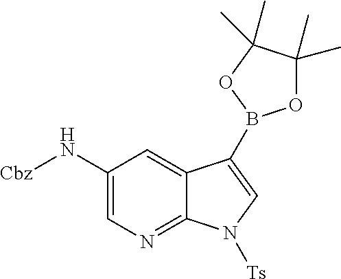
C1(N[Cbz])=CN=C2C(=C1)C(B1OC(C)(C)C(C)(C)O1)=CN2[Ts]
